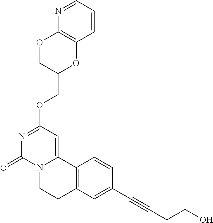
N1=CC=CC2=C1OCC(COC1=NC(=O)N3C(=C1)C1=C(CC3)C=C(C#CCCO)C=C1)O2
